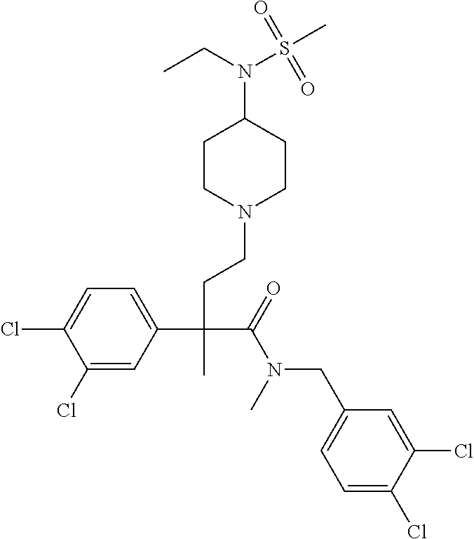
C1(Cl)=CC(C(CCN2CCC(N(S(C)(=O)=O)CC)CC2)(C(=O)N(CC2=CC=C(Cl)C(Cl)=C2)C)C)=CC=C1Cl
